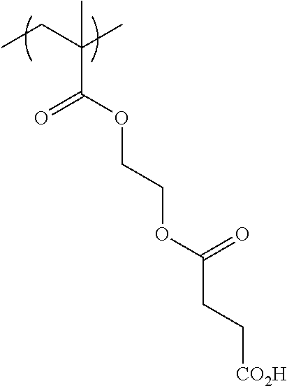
C(C(OCCOC(CC[CO2H])=O)=O)(CC)(C)C
